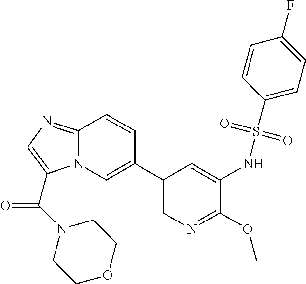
C1(C2=CN3C(=NC=C3C(N3CCOCC3)=O)C=C2)=CN=C(OC)C(NS(C2=CC=C(F)C=C2)(=O)=O)=C1
